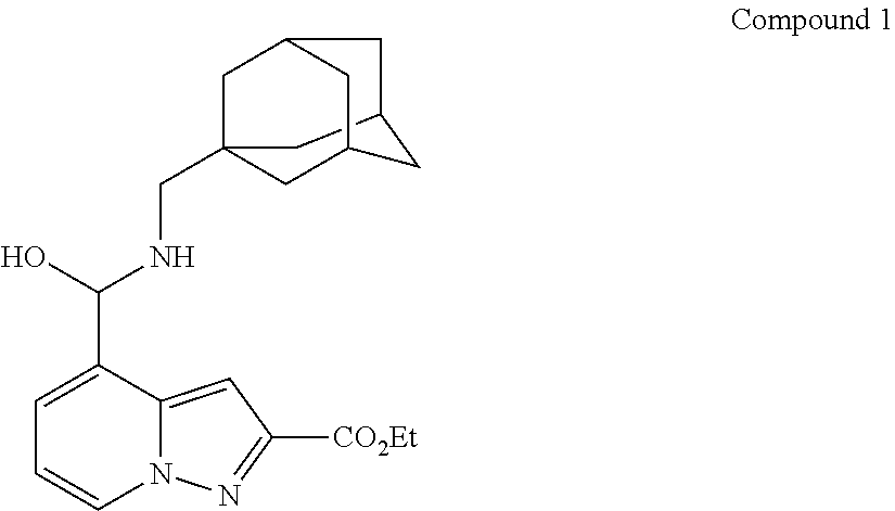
C1C2CC3CC(CC1(CNC(C1=CC=CN4C1=CC([CO2Et])=N4)O)C3)C2
